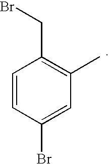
C1=CC(Br)=CC(C)=C1CBr
